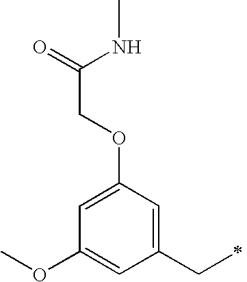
C1=C(OCC(=O)NC)C=C(CC)C=C1OC
